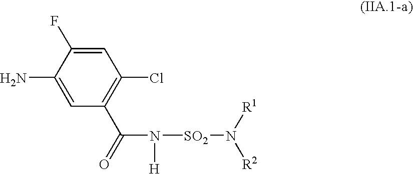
NC1=CC(C(=O)N([H])[SO2]N([R1])[R2])=C(Cl)C=C1F
